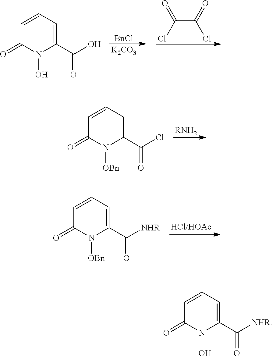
[BnCl].[K2CO3].C(C(=O)Cl)(Cl)=O.C1=CC=C(C(O)=O)N(O)C1=O.[RNH2].C1=CC=C(C(Cl)=O)N([OBn])C1=O.C1=CC=C(C([NHR])=O)N([OBn])C1=O.C1=CC=C(C([NHR])=O)N(O)C1=O
